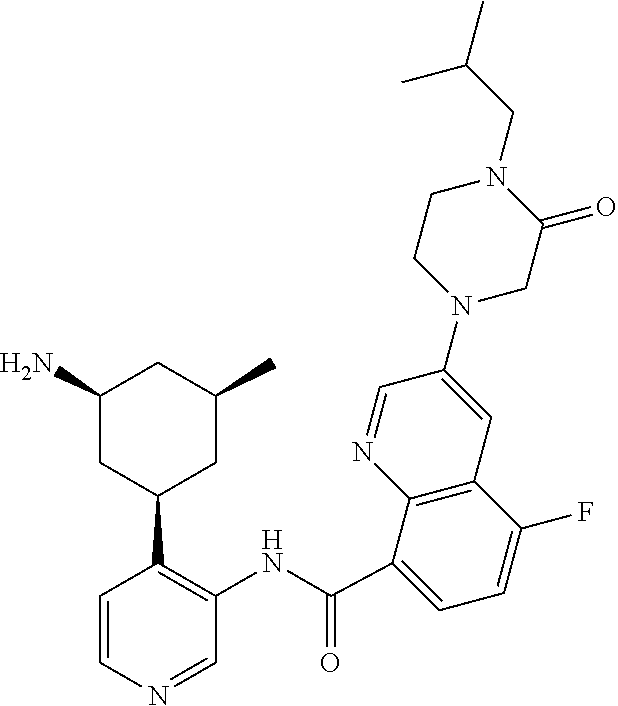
C1(N)CC(C2=C(NC(C3=CC=C(F)C4=C3N=CC(N3CC(=O)N(CC(C)C)CC3)=C4)=O)C=NC=C2)CC(C)C1
